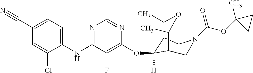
C1(NC2=NC=NC(OC3([H])C4C(C)OC(C)C3CN(C(=O)OC3(C)CC3)C4)=C2F)=CC=C(C#N)C=C1Cl
